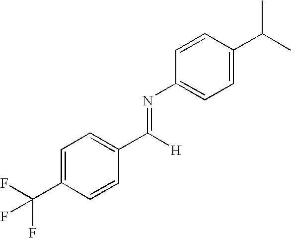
FC(C1=CC=C(C([H])=NC2=CC=C(C(C)C)C=C2)C=C1)(F)F
